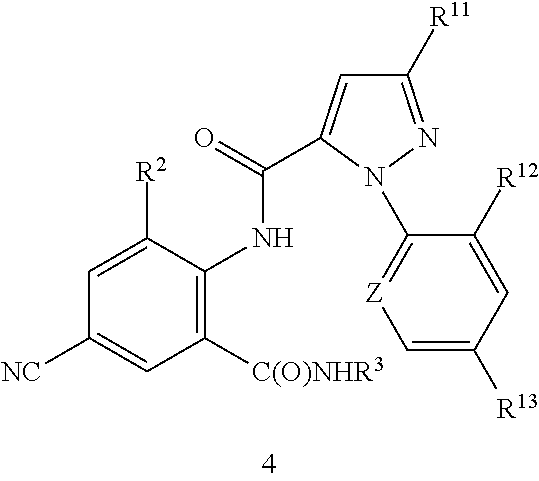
C1([NC])=CC([C(O)NHR3])=C(NC(=O)C2=CC([R11])=NN2C2=[Z]C=C([R13])C=C2[R12])C([R2])=C1
